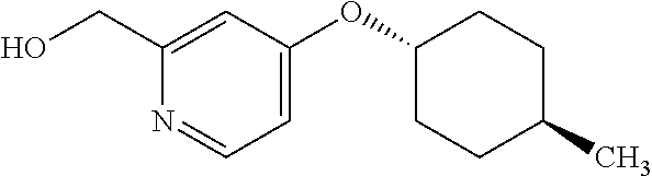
C1=C(OC2CCC(C)CC2)C=C(CO)N=C1
